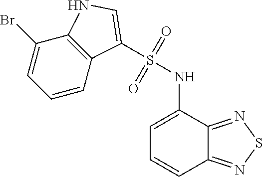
C1=CC2=C(C(Br)=C1)NC=C2S(NC1=CC=CC2=NSN=C12)(=O)=O
